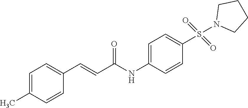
C1=C(C)C=CC(C=CC(NC2=CC=C(S(=O)(=O)N3CCCC3)C=C2)=O)=C1
